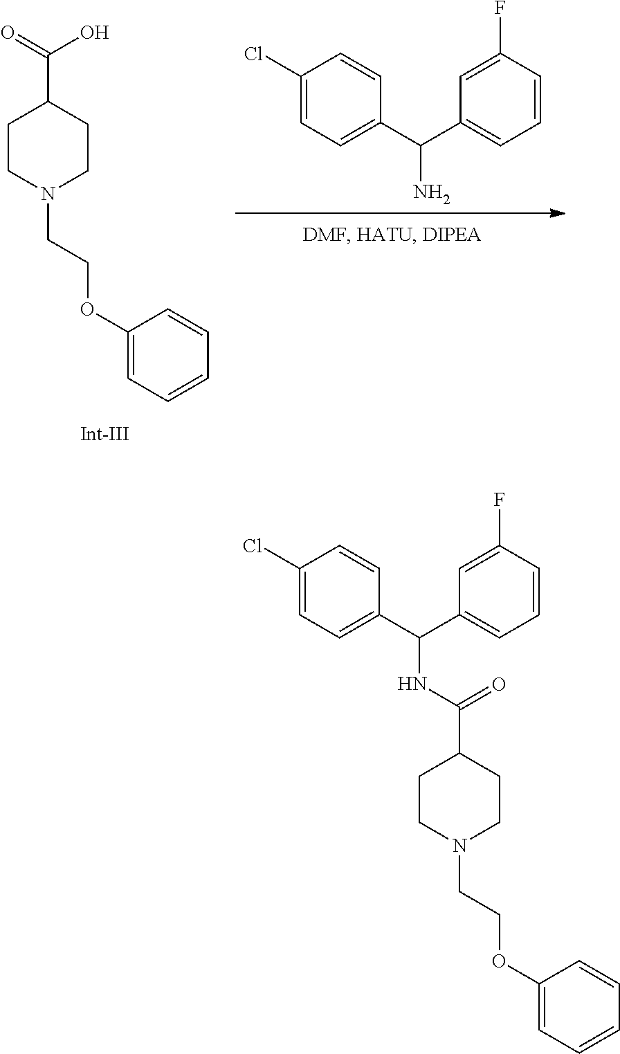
C1(Cl)=CC=C(C(C2=CC=CC(F)=C2)N)C=C1.C1CN(CCOC2=CC=CC=C2)CCC1C(=O)O.C1CN(CCOC2=CC=CC=C2)CCC1C(NC(C1=CC=C(Cl)C=C1)C1=CC=CC(F)=C1)=O
